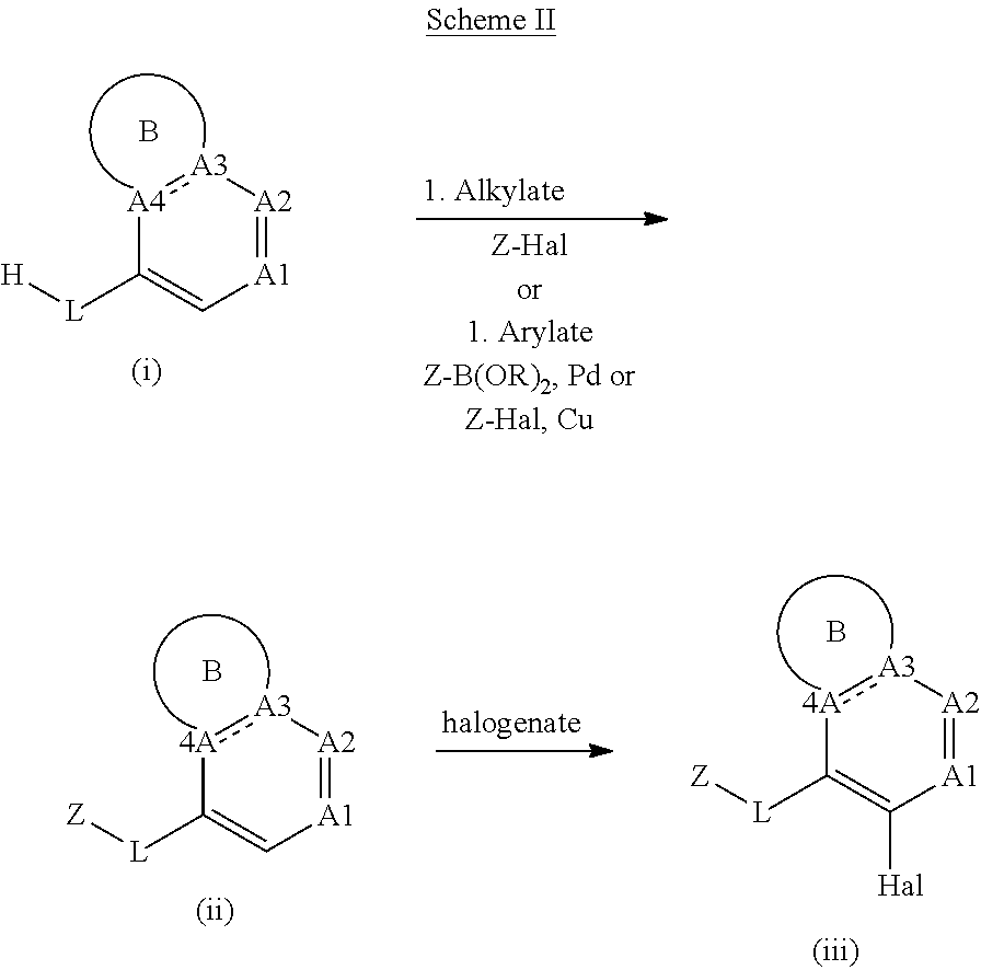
[A1]1=[A2][A3]:[A4]C([L][H])=C1.B.[A1]1=[A2][A3]:[4A]C([L][Z])=C1[Hal].B.[A1]1=[A2][A3]:[4A]C([L][Z])=C1.B
